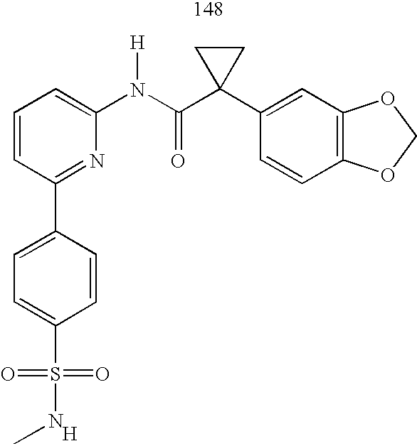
C1=CC=C(N(C(C2(C3=CC4=C(C=C3)OCO4)CC2)=O)[H])N=C1C1=CC=C(S(=O)(=O)NC)C=C1.[H]
